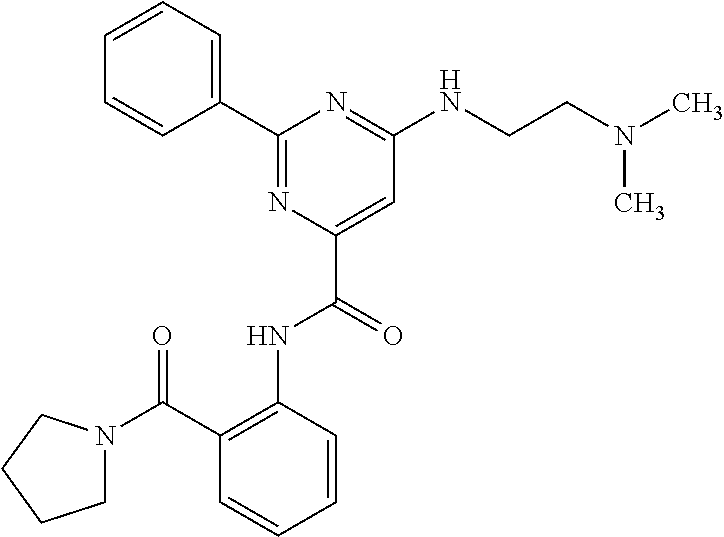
C1=CC=CC(C(N2CCCC2)=O)=C1NC(C1=CC(NCCN(C)C)=NC(C2=CC=CC=C2)=N1)=O
